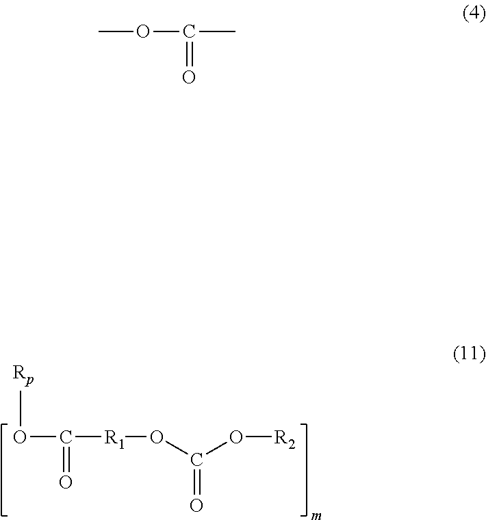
C([R1]OC(O[R2])=O)(O[Rp])=O.O(C)C(C)=O
